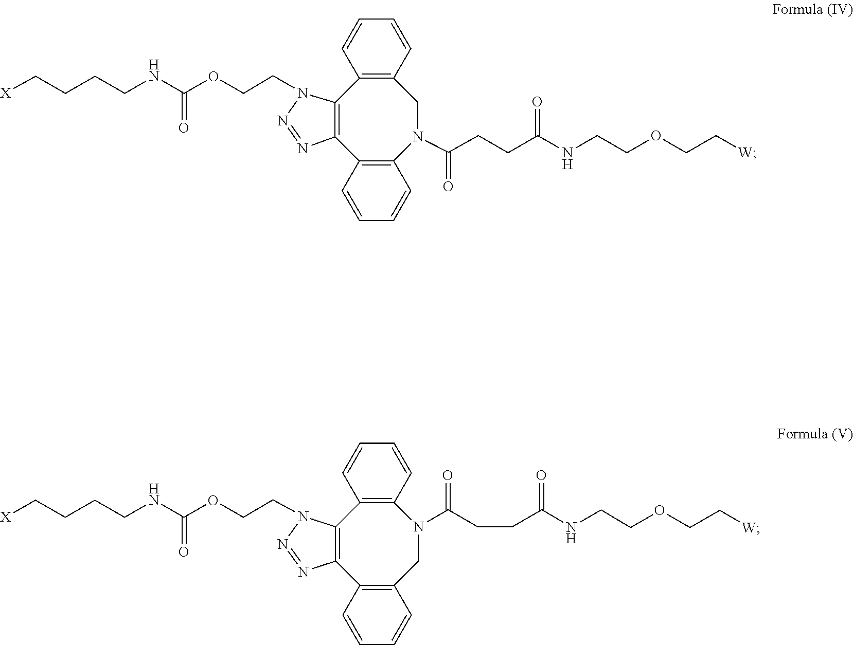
N1(CCOC(NCCCC[X])=O)C2=C(C3=C(N(C(=O)CCC(NCCOCC[W])=O)CC4=C2C=CC=C4)C=CC=C3)N=N1.N1=NN(CCOC(NCCCC[X])=O)C2=C1C1=C(CN(C(CCC(NCCOCC[W])=O)=O)C3=C2C=CC=C3)C=CC=C1
